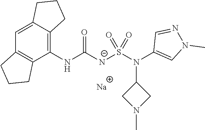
[Na].C1(NC([N-]S(N(C2=CN(C)N=C2)C2CN(C)C2)(=O)=O)=O)=C2C(=CC3=C1CCC3)CCC2
